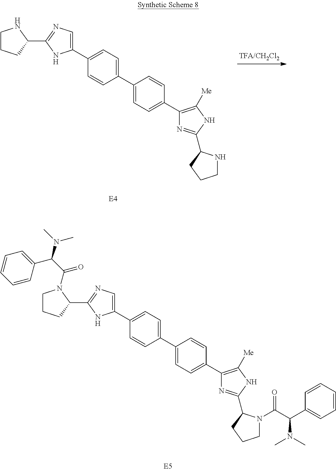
C1(C2=CC=C(C3=CC=C(C4=CN=C(C5NCCC5)N4)C=C3)C=C2)=C([Me])NC(C2NCCC2)=N1.C1(C2=CC=C(C3=CC=C(C4=CN=C(C5N(C(C(N(C)C)C6=CC=CC=C6)=O)CCC5)N4)C=C3)C=C2)=C([Me])NC(C2N(C(C(C3=CC=CC=C3)N(C)C)=O)CCC2)=N1
